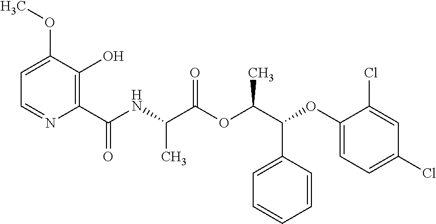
N(C(C(OC(C(OC1=CC=C(Cl)C=C1Cl)C1=CC=CC=C1)C)=O)C)C(C1=C(O)C(OC)=CC=N1)=O
